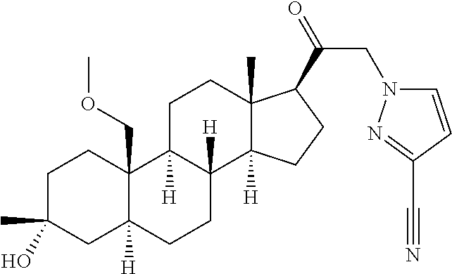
C1C(C)(O)CC2([H])C(COC)(C1)C1([H])C([H])(CC2)C2([H])C(C)(CC1)C(C(=O)CN1C=CC(C#N)=N1)CC2
